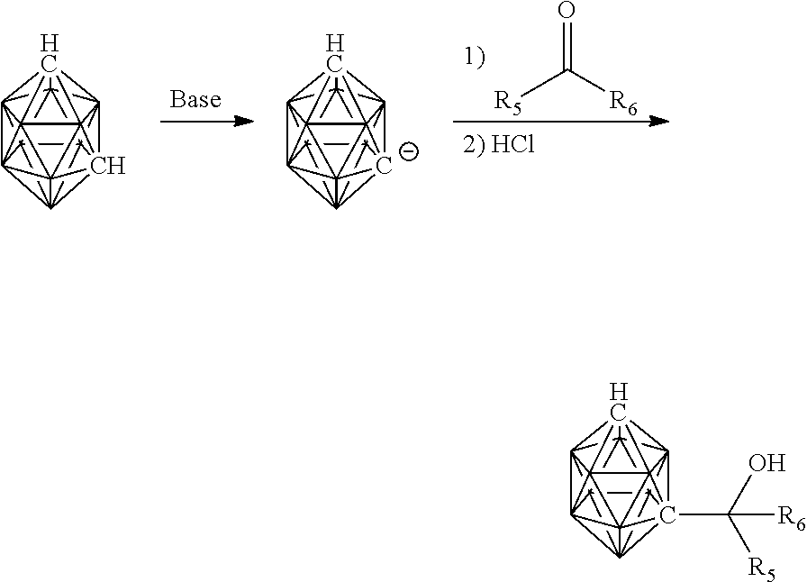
C1234C567C89%10C15%11C215(C(O)([R5])[R6])C2%12%13C31%14C461C783C92(C%12%1413)C%10%115%13.C1234C567C89%10C15%11C215C2%12%13C31%14C461C783C92(C%12%1413)C%10%115%13.C1234C567C89%10C15%11[C-]215C2%12%13C31%14C461C783C92(C%12%1413)C%10%115%13.O=C([R6])[R5]
